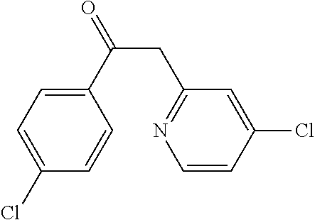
C1(C(CC2=NC=CC(Cl)=C2)=O)=CC=C(Cl)C=C1
